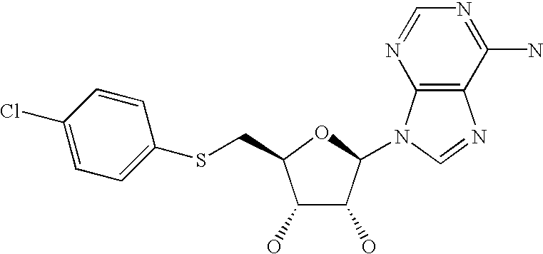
C1(O)C(O)C(N2C3=C(N=C2)C(N)=NC=N3)OC1CSC1=CC=C(Cl)C=C1
